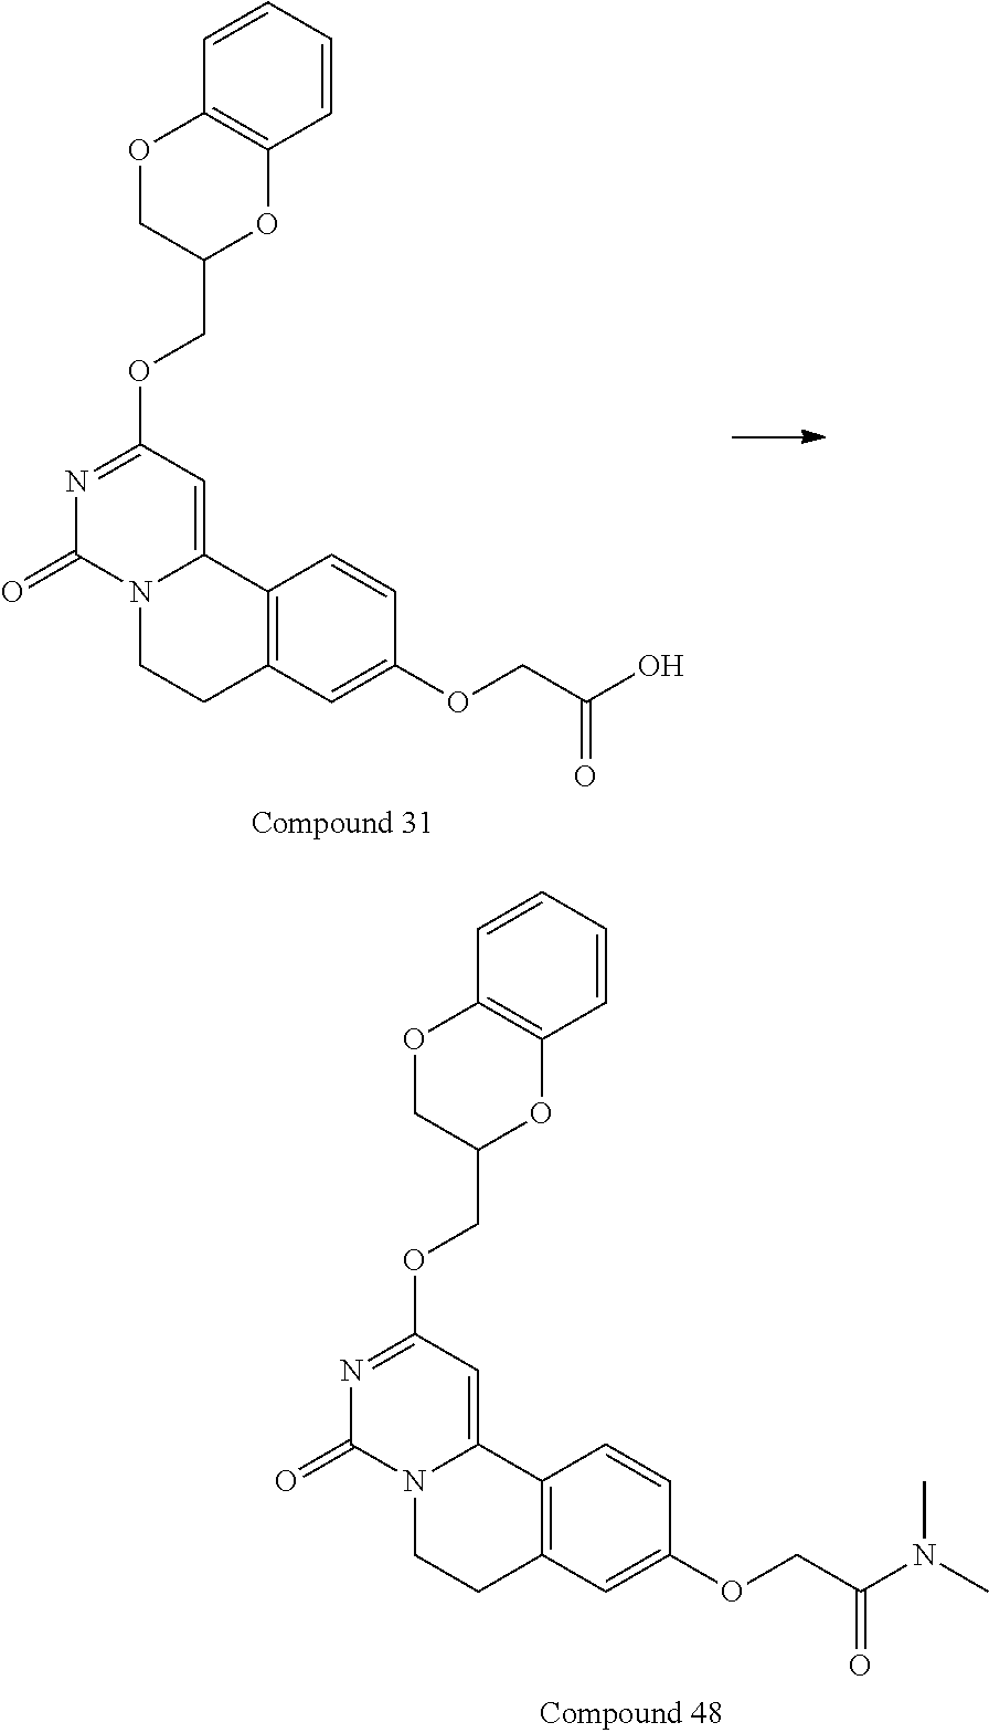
N1=C(OCC2OC3=C(OC2)C=CC=C3)C=C2N(C1=O)CCC1=C2C=CC(OCC(O)=O)=C1.N1=C(OCC2OC3=C(OC2)C=CC=C3)C=C2N(C1=O)CCC1=C2C=CC(OCC(N(C)C)=O)=C1
